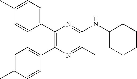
C1(C2=C(C3=CC=C(C)C=C3)N=C(C)C(NC3CCCCC3)=N2)=CC=C(C)C=C1
